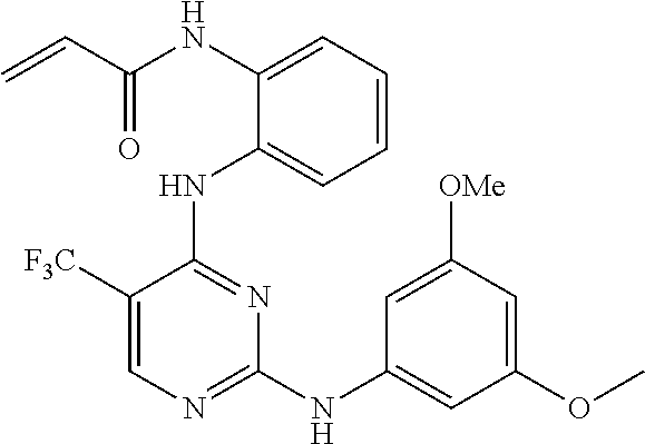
N(C1=CC=CC=C1NC1=NC(NC2=CC(OC)=CC([OMe])=C2)=NC=C1[F3C])C(C=C)=O
